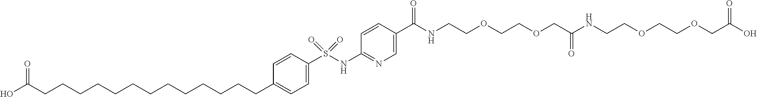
C1=C(CCCCCCCCCCCCCC(O)=O)C=CC(S(NC2=NC=C(C(=O)NCCOCCOCC(NCCOCCOCC(O)=O)=O)C=C2)(=O)=O)=C1
